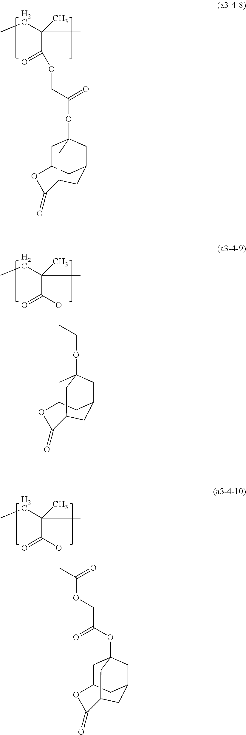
CCC(C)(C)C(=O)OCC(=O)OC12CC3CC(C1)CC(C(=O)O3)C2.CCC(C)(C)C(=O)OCCOC12CC3CC(C1)CC(C2)C(=O)O3.CCC(C)(C)C(=O)OCC(=O)OCC(OC12CC3CC(C1)CC(C2)C(=O)O3)=O
